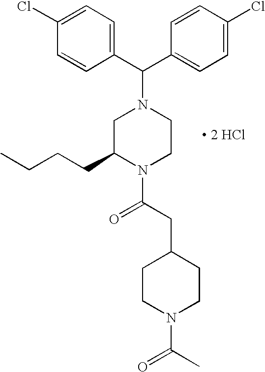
C1=C(Cl)C=CC(C(C2=CC=C(Cl)C=C2)N2CC(CCCC)N(C(CC3CCN(C(C)=O)CC3)=O)CC2)=C1.[ 2 HCl]
